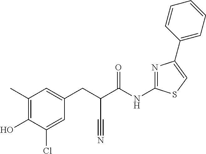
C1(C)=C(O)C(Cl)=CC(CC(C(NC2=NC(C3=CC=CC=C3)=CS2)=O)C#N)=C1
